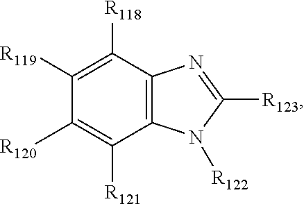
C1([R119])=C([R118])C2=C(C([R121])=C1[R120])N([R122])C([R123])=N2
